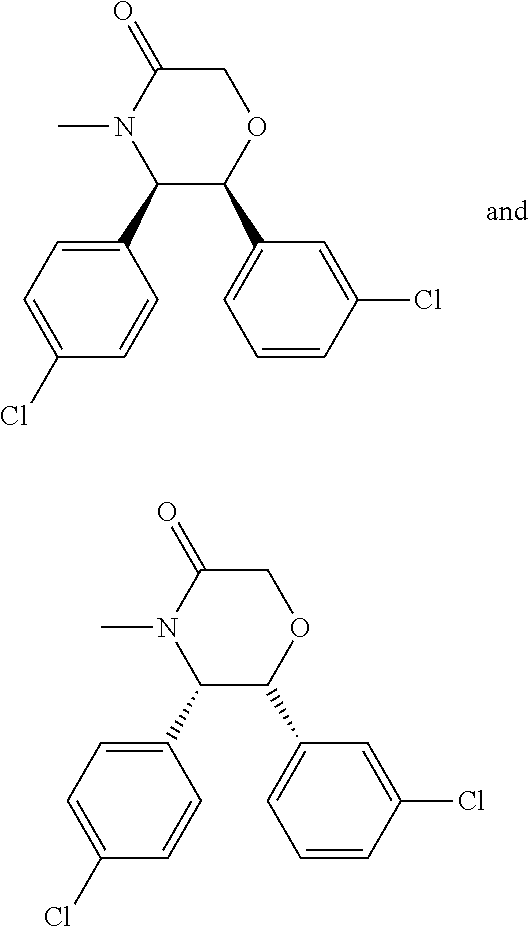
C1(C2=CC=C(Cl)C=C2)C(C2=CC=CC(Cl)=C2)OCC(=O)N1C.C1(C2C(C3=CC=CC(Cl)=C3)OCC(=O)N2C)=CC=C(Cl)C=C1
